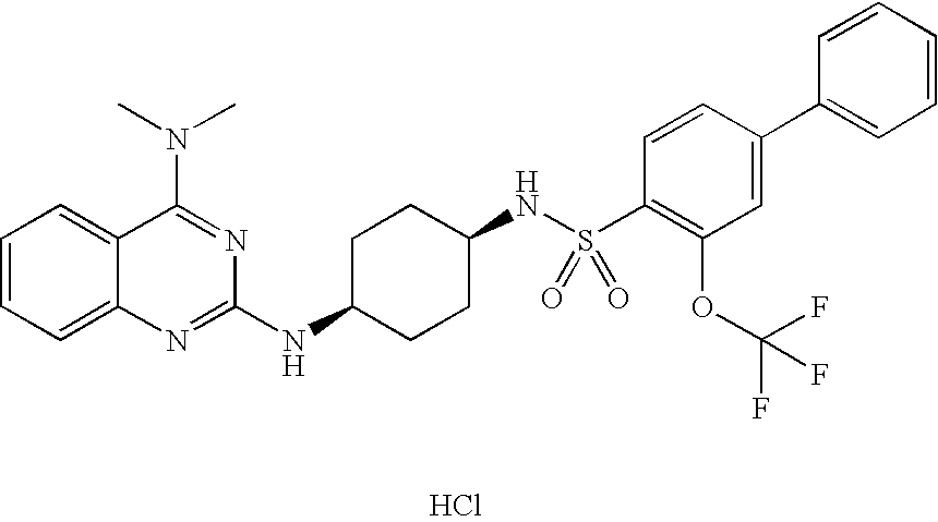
C1=CC=C2C(=C1)C(N(C)C)=NC(NC1CCC(NS(C3=C(OC(F)(F)F)C=C(C4=CC=CC=C4)C=C3)(=O)=O)CC1)=N2.Cl
